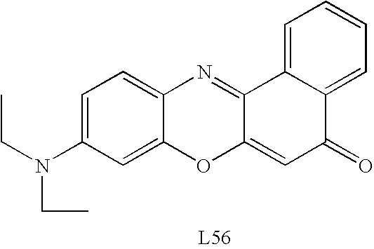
C12=CC=C(N(CC)CC)C=C1OC1=CC(=O)C3=CC=CC=C3C1=N2
